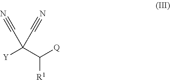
[Y]C(C([Q])[R1])(C#N)C#N
